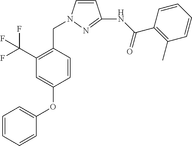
C1=CN(CC2=C(C(F)(F)F)C=C(OC3=CC=CC=C3)C=C2)N=C1NC(C1=C(C)C=CC=C1)=O
